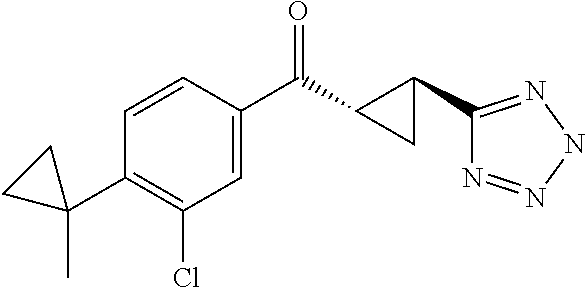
C1=CC(C(C2C(C3=NNN=N3)C2)=O)=CC(Cl)=C1C1(C)CC1
